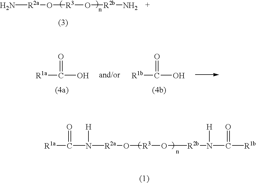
N[R2a]O[R3]O[R2b]N.[R1a]C(=O)O.[R1b]C(=O)O.[R1a]C(=O)N([H])[R2a]O[R3]O[R2b]N([H])C(=O)[R1b]
